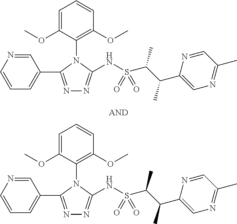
N1=C(C2=CC=CN=C2)N(C2=C(OC)C=CC=C2OC)C(NS(C(C(C)C2=CN=C(C)C=N2)C)(=O)=O)=N1.N1=C(C2=CC=CN=C2)N(C2=C(OC)C=CC=C2OC)C(NS(C(C(C)C2=CN=C(C)C=N2)C)(=O)=O)=N1
